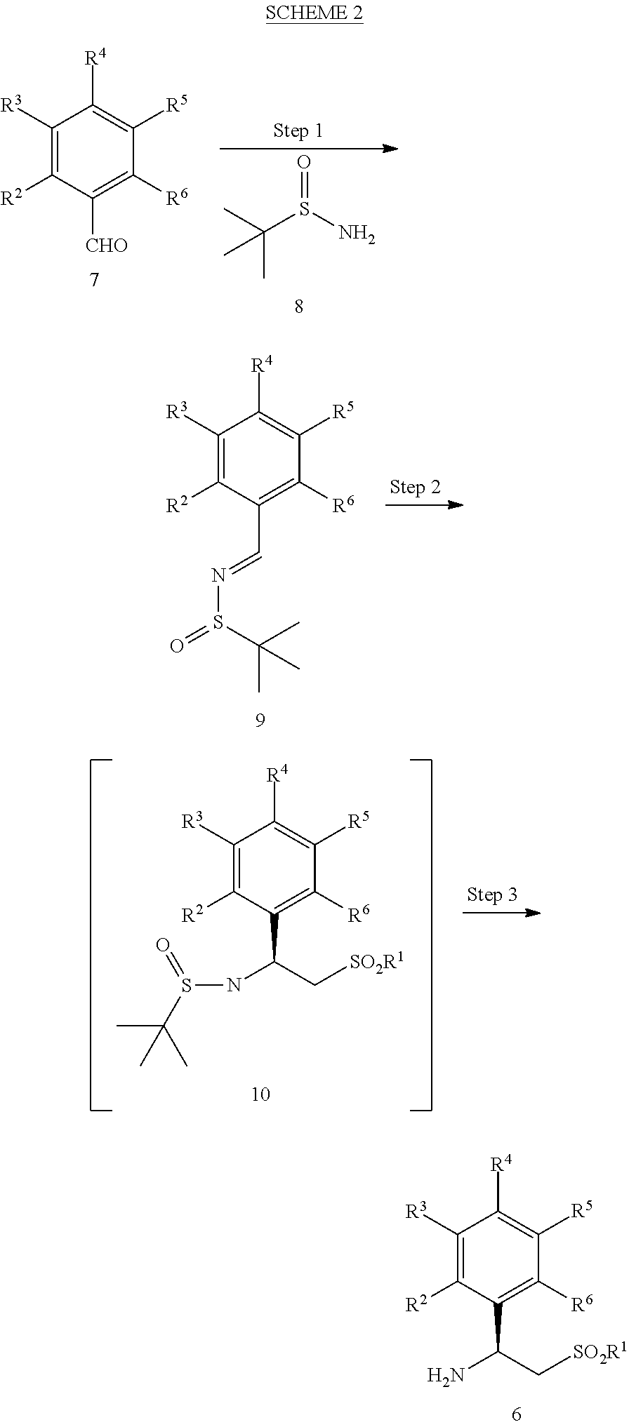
O=S(N)C(C)(C)C.C1([R3])=C([R2])C([CHO])=C([R6])C([R5])=C1[R4].C1([R3])=C([R2])C(C=NS(=O)C(C)(C)C)=C([R6])C([R5])=C1[R4].C1([R3])=C([R2])C(C(C[SO2R1])NS(C(C)(C)C)=O)=C([R6])C([R5])=C1[R4].C1([R3])=C([R2])C(C(C[SO2R1])N)=C([R6])C([R5])=C1[R4]
